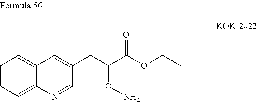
C1=CC=C2C(=C1)C=C(CC(C(OCC)=O)ON)C=N2
